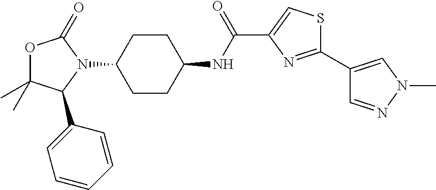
O1C(C)(C)C(C2=CC=CC=C2)N(C2CCC(NC(C3=CSC(C4=CN(C)N=C4)=N3)=O)CC2)C1=O
